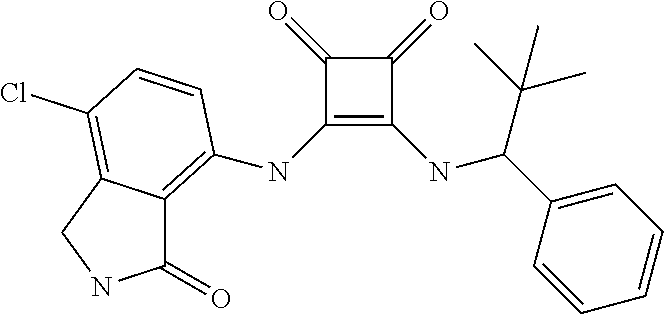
C1(NC2=C3C(=O)NCC3=C(Cl)C=C2)=C(NC(C(C)(C)C)C2=CC=CC=C2)C(=O)C1=O
